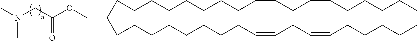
C(CCCCCCC=CCC=CCCCCC)CC(COC(CN(C)C)=O)CCCCCCCCC=CCC=CCCCCC
